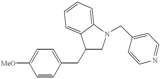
C1(CC2CN(CC3=CC=NC=C3)C3=CC=CC=C23)=CC=C([MeO])C=C1
